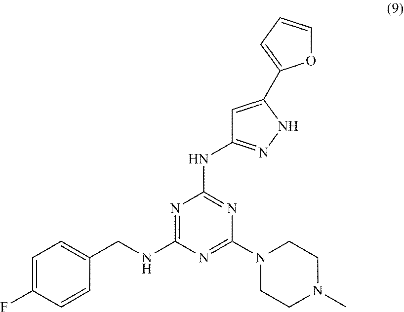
C1=C(F)C=CC(CNC2=NC(NC3=NNC(C4=CC=CO4)=C3)=NC(N3CCN(C)CC3)=N2)=C1
